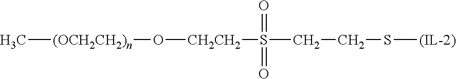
[(OCH2CH2)n](C)O[CH2CH2]S(CCS[(IL-2)])(=O)=O
